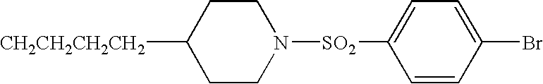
[CH2CH2CH2CH2]C1CCN([SO2]C2=CC=C(Br)C=C2)CC1
